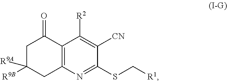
C1C([R9B])([R9A])CC2=C(C1=O)C([R2])=C([CN])C(SC[R1])=N2
